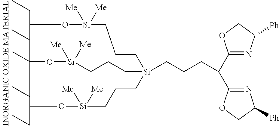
C1(CC)O[Si]([Me])([Me])CCC[Si]2(CCCC(C3=NC([Ph])CO3)C3=NC([Ph])CO3)CCC[Si]([Me])([Me])OC1(C)C(CC)O[Si]([Me])([Me])CCC2
